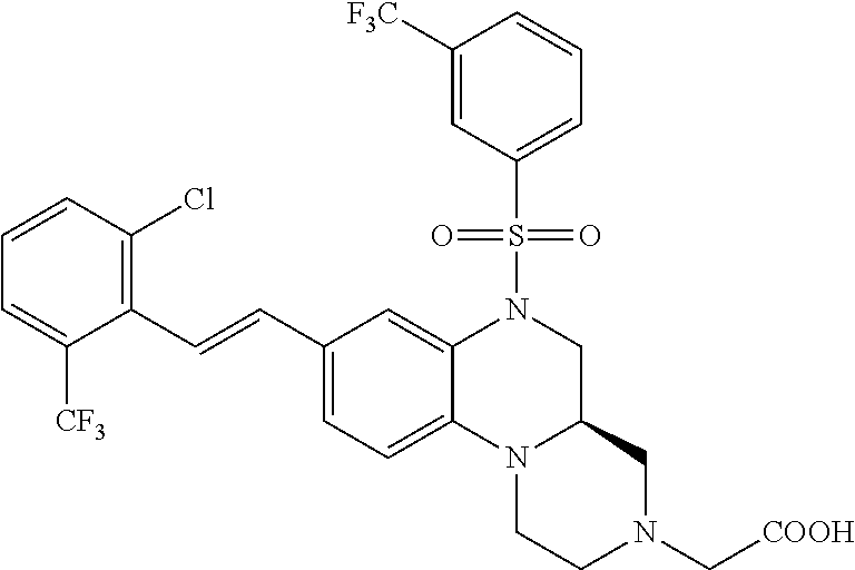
C1=C([CF3])C(C=CC2=CC=C3C(=C2)N(S(C2=CC=CC([F3C])=C2)(=O)=O)CC2N3CCN(C[COOH])C2)=C(Cl)C=C1
